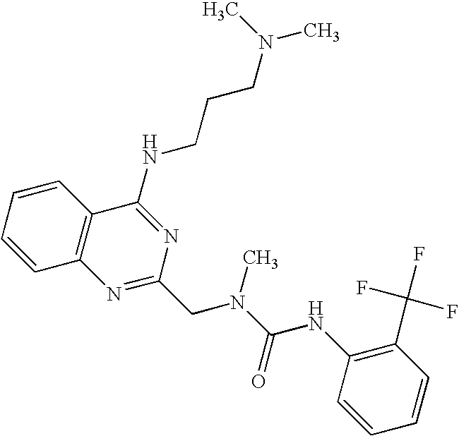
C1=CC=CC2=C1N=C(CN(C(=O)NC1=C(C(F)(F)F)C=CC=C1)C)N=C2NCCCN(C)C
